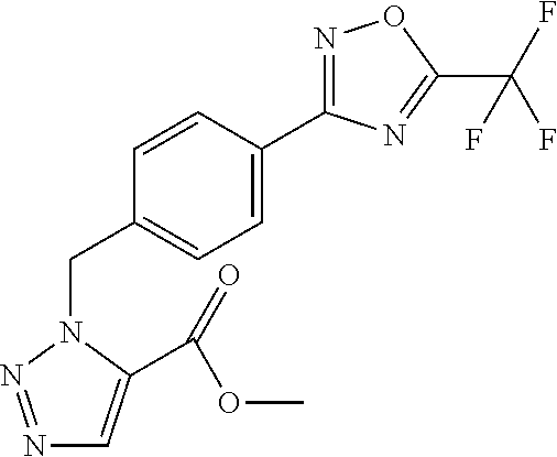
C1(C2=CC=C(CN3C(C(OC)=O)=CN=N3)C=C2)=NOC(C(F)(F)F)=N1
